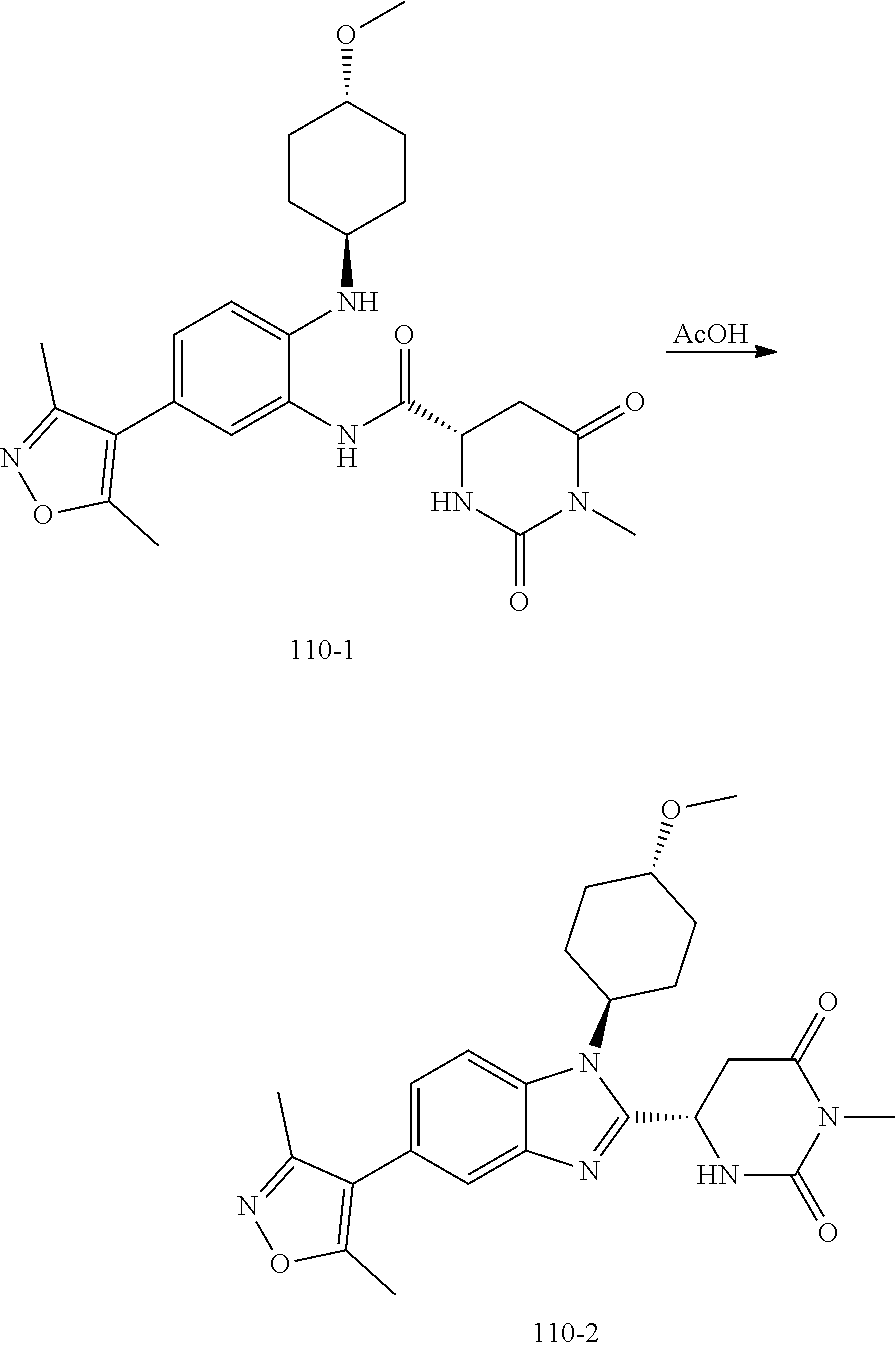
C1=C(C2=C(C)ON=C2C)C=C2C(=C1)N(C1CCC(OC)CC1)C(C1NC(=O)N(C)C(=O)C1)=N2.C1=C(C2=C(C)ON=C2C)C=C(NC(=O)C2NC(=O)N(C)C(=O)C2)C(NC2CCC(OC)CC2)=C1.[AcOH]
